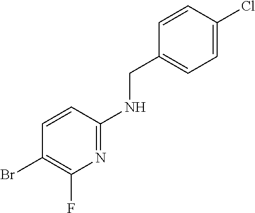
C1=CC(Cl)=CC=C1CNC1=NC(F)=C(Br)C=C1
